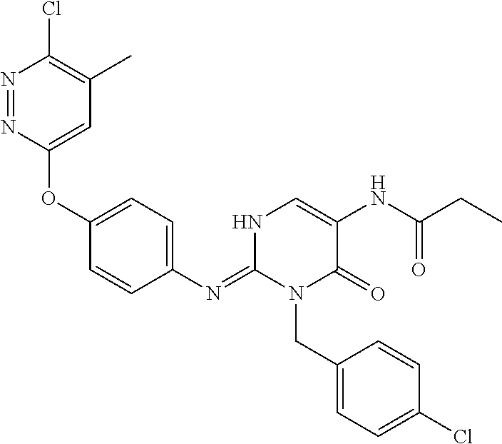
C1(OC2=CC=C(N=C3N(CC4=CC=C(Cl)C=C4)C(=O)C(NC(CC)=O)=CN3)C=C2)=CC(C)=C(Cl)N=N1
